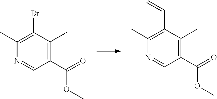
C1(C=C)=C(C)N=CC(C(=O)OC)=C1C.C1(Br)=C(C)N=CC(C(=O)OC)=C1C
